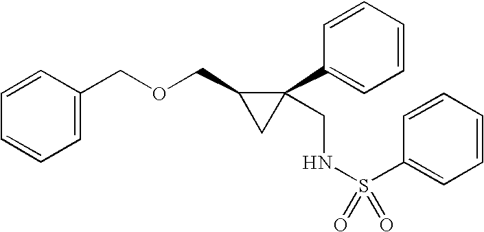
C1=C(COCC2CC2(C2=CC=CC=C2)CNS(C2=CC=CC=C2)(=O)=O)C=CC=C1
